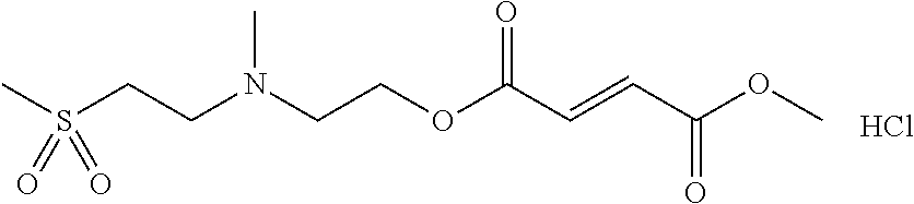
C(COC(C=CC(OC)=O)=O)N(C)CCS(C)(=O)=O.Cl
